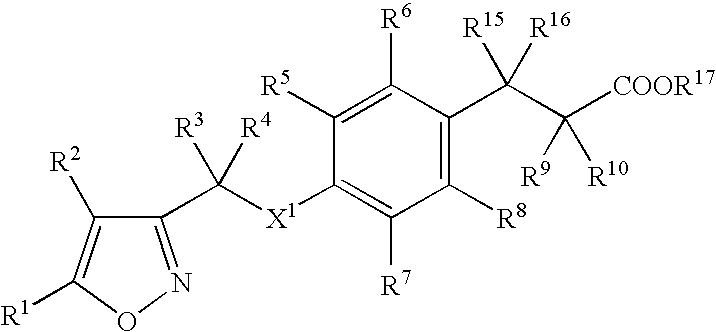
C1(C([X1]C2=C([R7])C([R8])=C(C(C([COOR17])([R9])[R10])([R15])[R16])C([R6])=C2[R5])([R3])[R4])=NOC([R1])=C1[R2]
